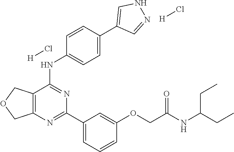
C12=C(C(NC3=CC=C(C4=CNN=C4)C=C3)=NC(C3=CC=CC(OCC(NC(CC)CC)=O)=C3)=N1)COC2.[H]Cl.[H]Cl
